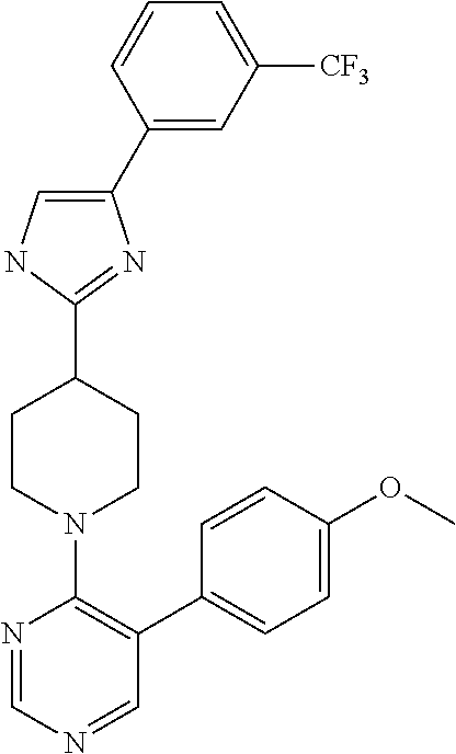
C1=C([CF3])C=C(C2=CNC(C3CCN(C4=C(C5=CC=C(OC)C=C5)C=NC=N4)CC3)=N2)C=C1
